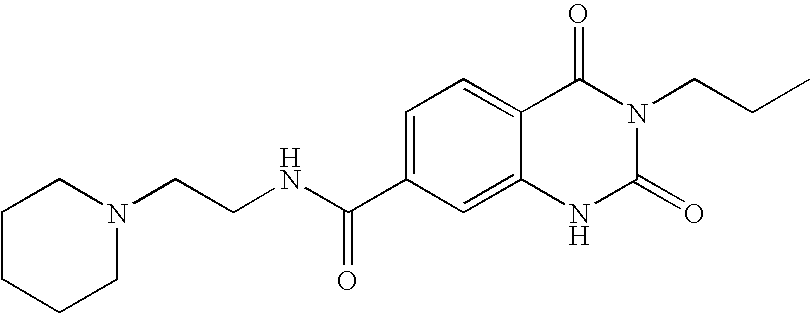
N1(CCNC(C2=CC=C3C(=C2)NC(=O)N(CCC)C3=O)=O)CCCCC1
